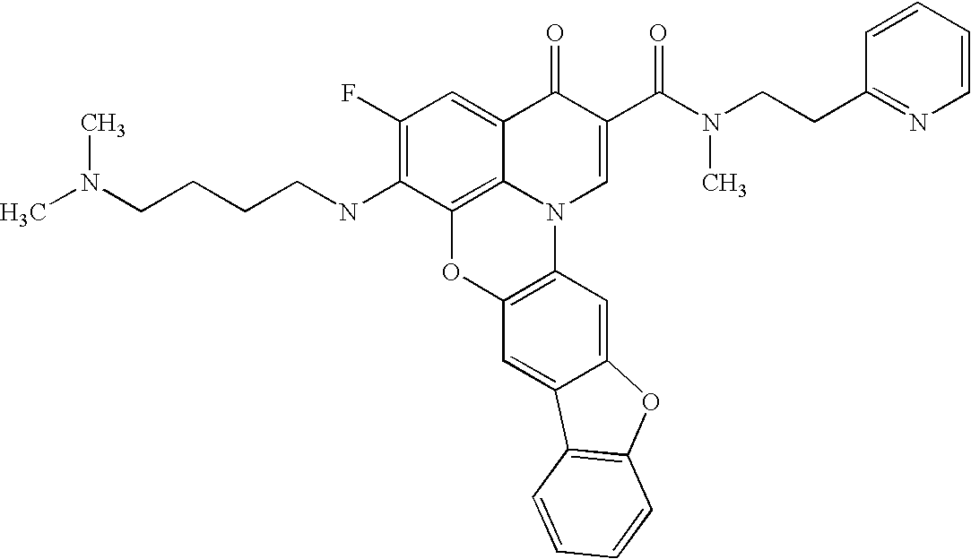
C12=C3C(=CC(F)=C1NCCCCN(C)C)C(=O)C(C(=O)N(C)CCC1=NC=CC=C1)=CN3C1=C(O2)C=C2C(=C1)OC1=C2C=CC=C1
